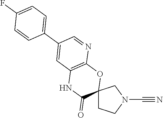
C12(CCN(C#N)C1)OC1=C(NC2=O)C=C(C2=CC=C(F)C=C2)C=N1
